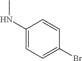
C1(NC)=CC=C(Br)C=C1
